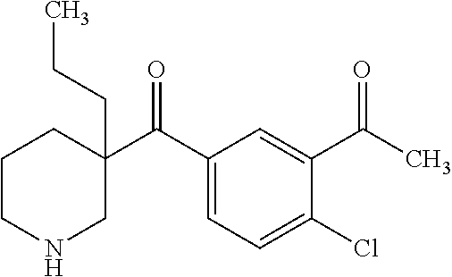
CCCC1(C(C2=CC=C(Cl)C(C(C)=O)=C2)=O)CCCNC1
